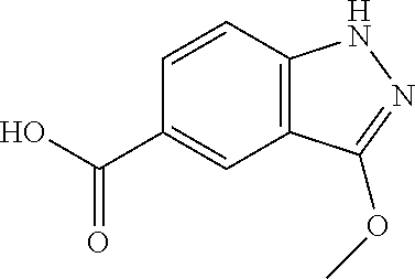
C1=CC2=C(C=C1C(O)=O)C(OC)=NN2
